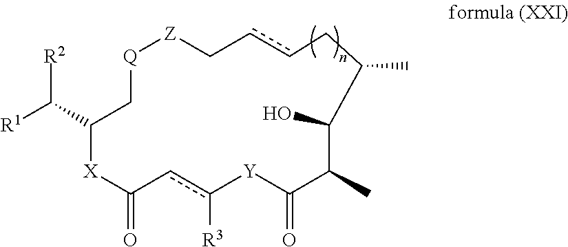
[X]1C(=O)cc([R3])[Y]C(=O)C(C)C(O)C(C)CccC[Z][Q]CC1C([R1])[R2]
